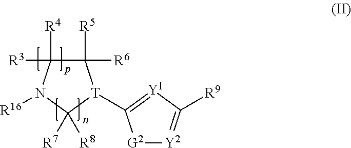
[R16]N1C([R4])([R3])C([R5])([R6])[T](C2=[Y1]C([R9])=[Y2][G2]2)C1([R8])[R7]
